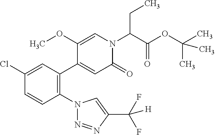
C1(Cl)=CC(C2=CC(=O)N(C(C(OC(C)(C)C)=O)CC)C=C2OC)=C(N2N=NC(C(F)(F)[H])=C2)C=C1
